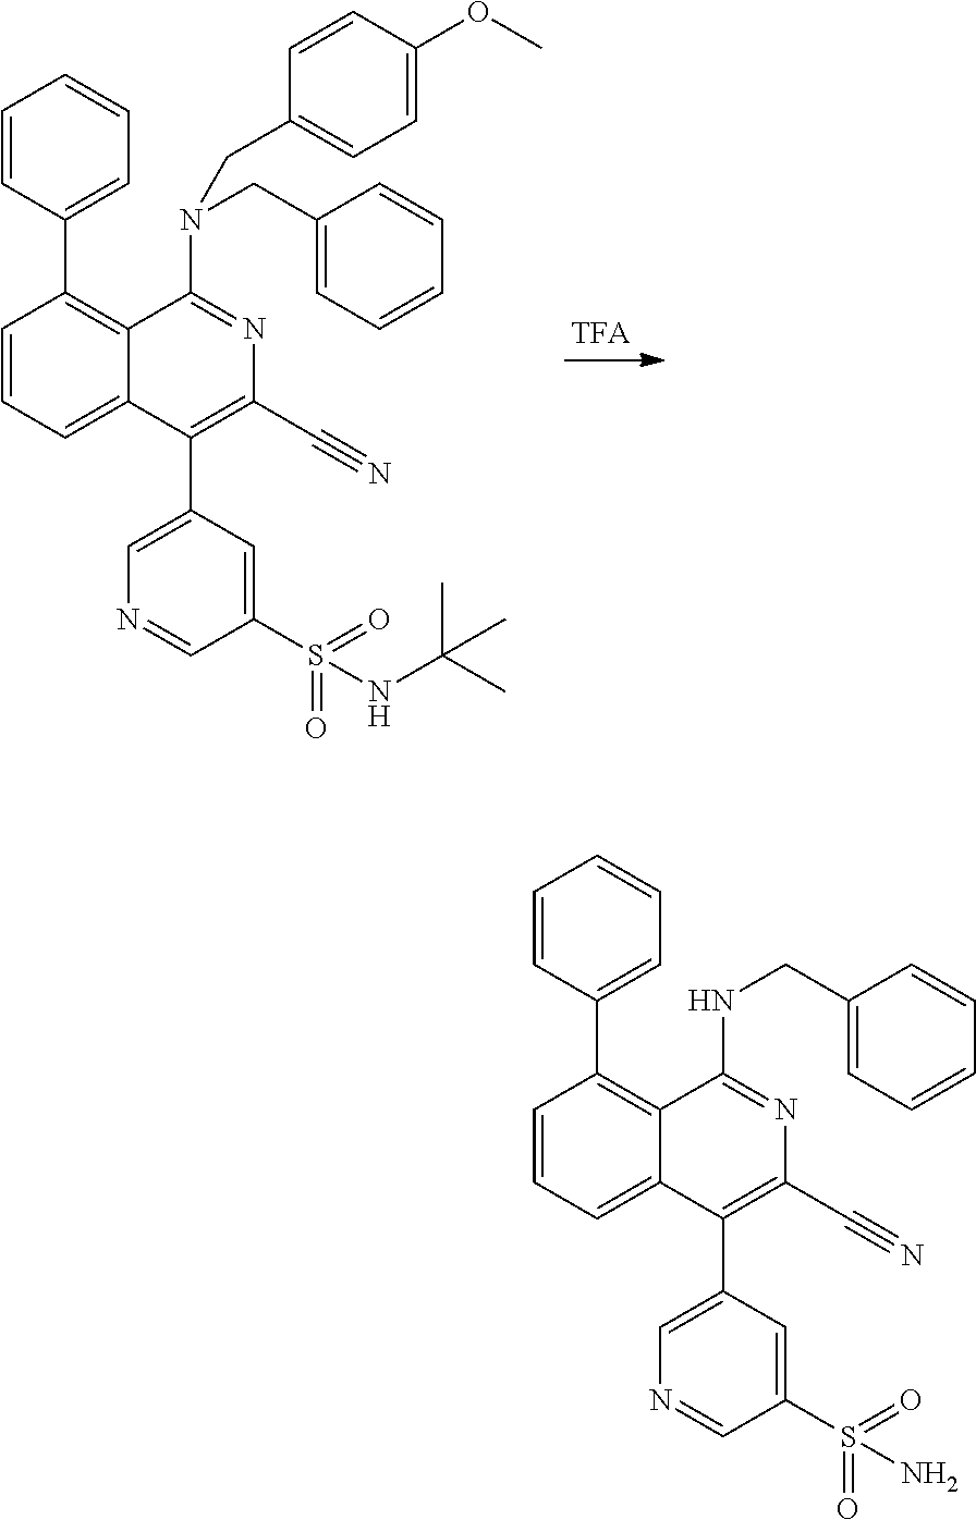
C1=CC=C2C(=C1C1=CC=CC=C1)C(N(CC1=CC=CC=C1)CC1=CC=C(OC)C=C1)=NC(C#N)=C2C1=CN=CC(S(=O)(=O)NC(C)(C)C)=C1.C1=CC=C2C(=C1C1=CC=CC=C1)C(NCC1=CC=CC=C1)=NC(C#N)=C2C1=CN=CC(S(=O)(=O)N)=C1
